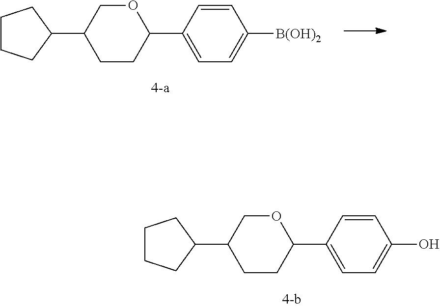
C1CCC(C2CCC(C3=CC=C([B(OH)2])C=C3)OC2)C1.C1CCC(C2CCC(C3=CC=C(O)C=C3)OC2)C1
